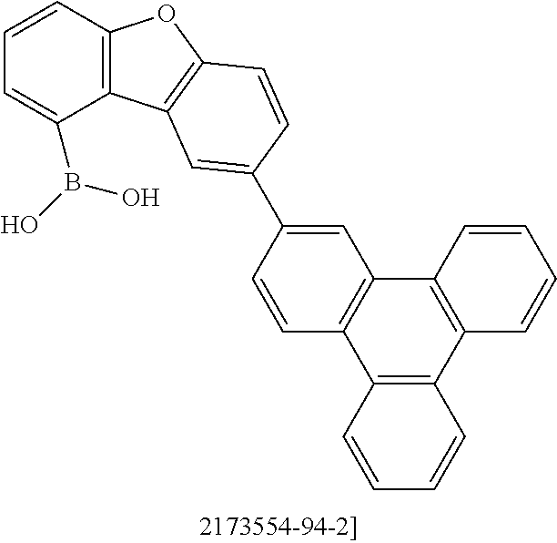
C12=C(C=CC=C1B(O)O)OC1=C2C=C(C2=CC3=C(C=C2)C2=C(C4=C3C=CC=C4)C=CC=C2)C=C1
